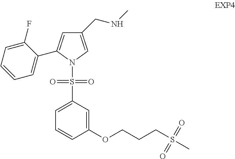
C1(CNC)=CN(S(C2=CC=CC(OCCCS(C)(=O)=O)=C2)(=O)=O)C(C2=CC=CC=C2F)=C1
